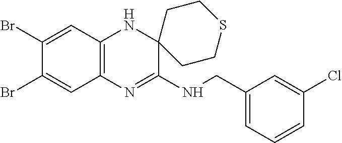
C1(CNC2=NC3=C(NC24CCSCC4)C=C(Br)C(Br)=C3)=CC=CC(Cl)=C1
